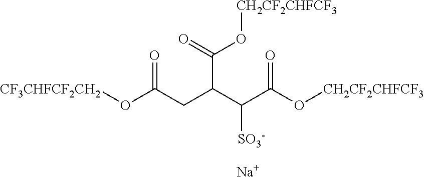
[CF3CHFCF2CH2]OC(CC(C(C(O[CH2CF2CHFCF3])=O)[SO3-])C(=O)O[CH2CF2CHFCF3])=O.[Na]
